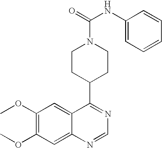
C1(OC)=C(OC)C=C2C(=C1)C(C1CCN(C(=O)NC3=CC=CC=C3)CC1)=NC=N2
